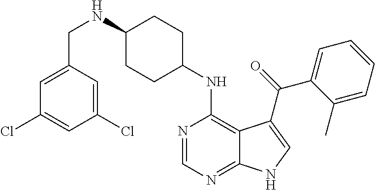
C1(NCC2=CC(Cl)=CC(Cl)=C2)CCC(NC2=C3C(=NC=N2)NC=C3C(=O)C2=CC=CC=C2C)CC1
